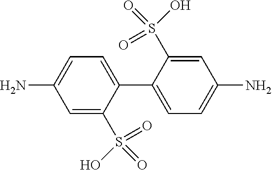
C1=C(S(=O)(=O)O)C(C2=CC=C(N)C=C2S(=O)(O)=O)=CC=C1N
